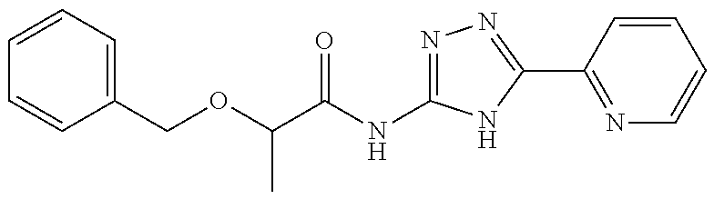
C(C(=O)NC1=NN=C(C2=NC=CC=C2)N1)(OCC1=CC=CC=C1)C
